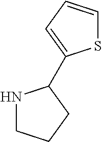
N1CCCC1C1=CC=CS1
